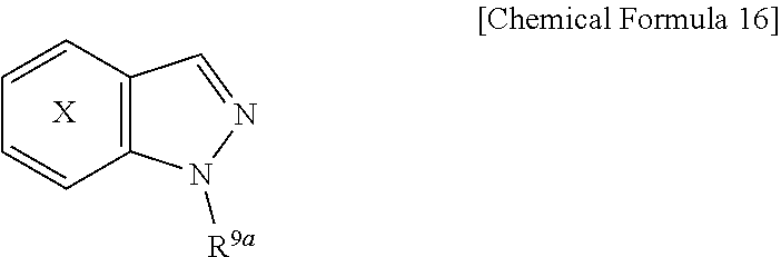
[X].C1=CC2=C(C=C1)N([R9a])N=C2
